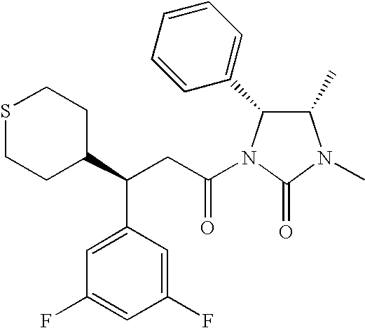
S1CCC(C(CC(=O)N2C(C3=CC=CC=C3)C(C)N(C)C2=O)C2=CC(F)=CC(F)=C2)CC1
